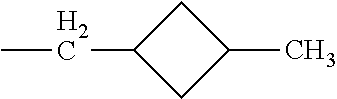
CCC1CC(C)C1
